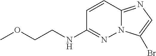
C1=CC2=NC=C(Br)N2N=C1NCCOC
